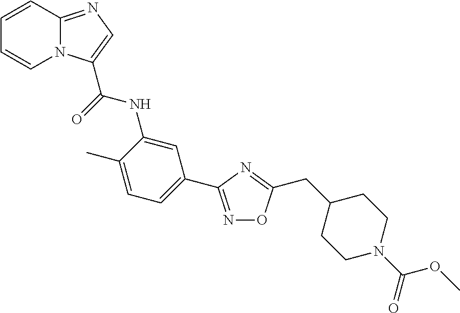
N1=C(C2=CC=C(C)C(NC(=O)C3=CN=C4N3C=CC=C4)=C2)N=C(CC2CCN(C(=O)OC)CC2)O1
